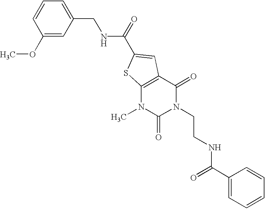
C1(OC)=CC(CNC(=O)C2=CC3=C(N(C)C(=O)N(CCNC(C4=CC=CC=C4)=O)C3=O)S2)=CC=C1
